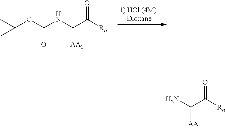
C(OC(NC(C([Ra])=O)[AA1])=O)(C)(C)C.NC(C([Ra])=O)[AA1]
